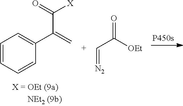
C1=CC=CC(C(=C)C([X])=O)=C1.[N2]=CC(=O)[OEt]
